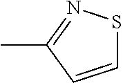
C1=CC(C)=NS1
